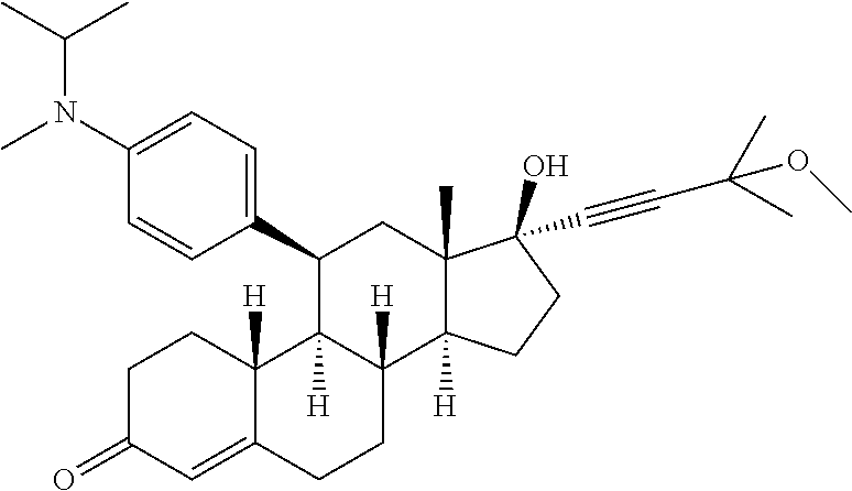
C1C(=O)C=C2C([H])(C1)C1([H])C([H])(CC2)C2([H])C(C)(CC1C1=CC=C(N(C(C)C)C)C=C1)C(O)(C#CC(C)(C)OC)CC2
